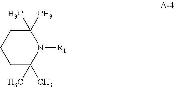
C1C(C)(C)N([R1])C(C)(C)CC1
